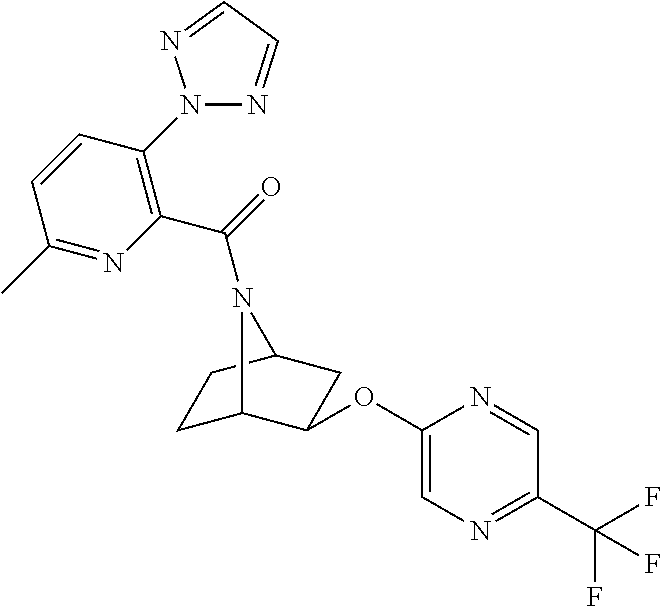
C1(OC2C3CCC(C2)N3C(=O)C2=C(N3N=CC=N3)C=CC(C)=N2)=CN=C(C(F)(F)F)C=N1
